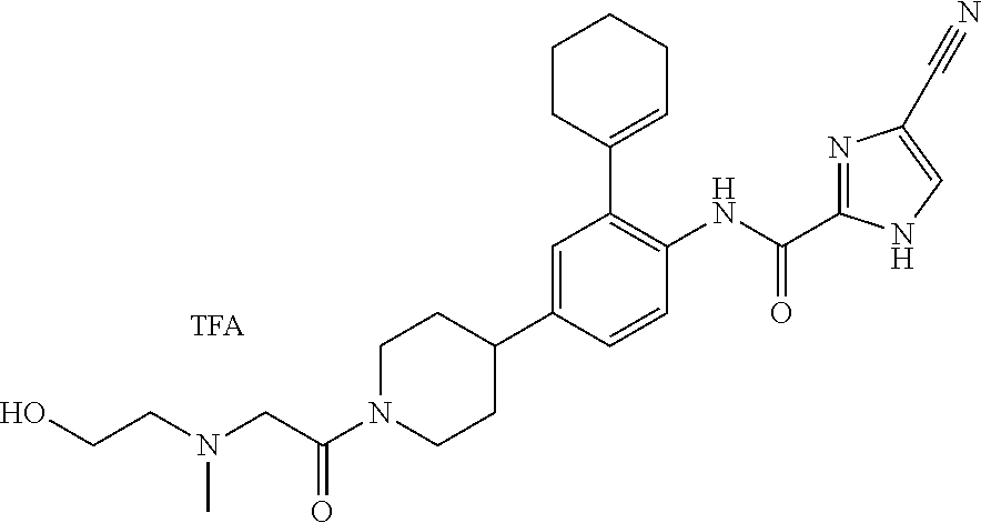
N(CC(N1CCC(C2=CC(C3=CCCCC3)=C(NC(=O)C3=NC(C#N)=CN3)C=C2)CC1)=O)(CCO)C
